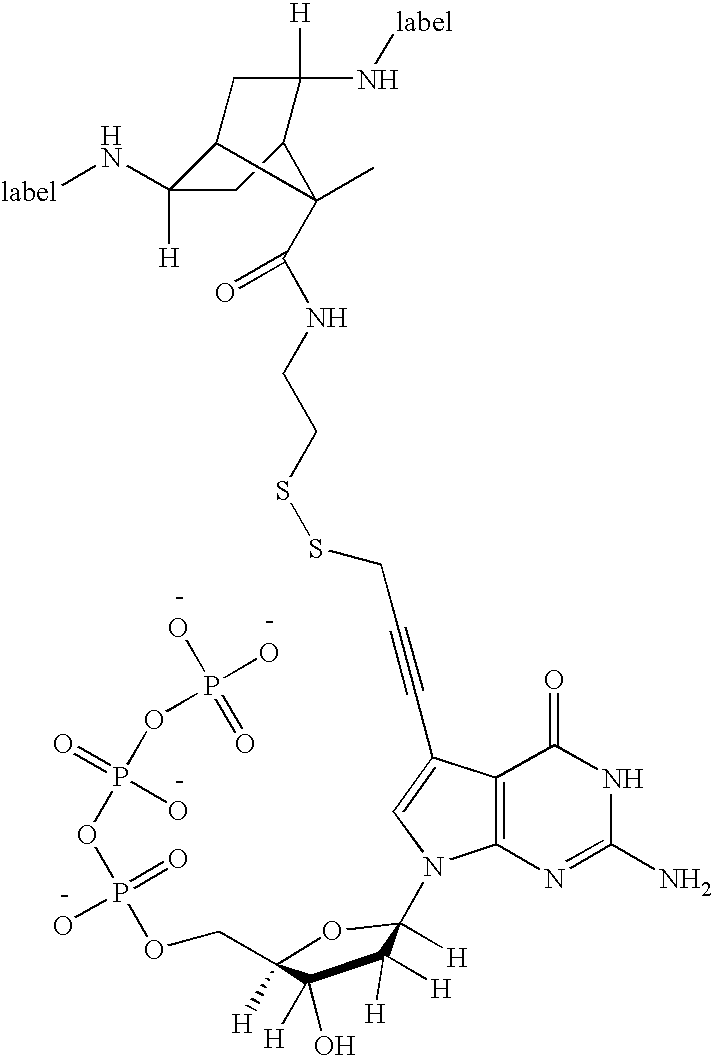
C1([H])(N[label])C2CC([H])(N[label])C(C1)C2(C(NCCSSCC#CC1=CN(C2([H])C([H])([H])C([H])(O)C([H])(COP(OP(=O)(O)OP(O)(=O)O)(=O)O)O2)C2=C1C(=O)NC(N)=N2)=O)C
